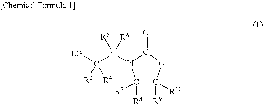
C1([R8])([R7])C([R9])([R10])OC(=O)N1C(C([LG])([R4])[R3])([R6])[R5]
